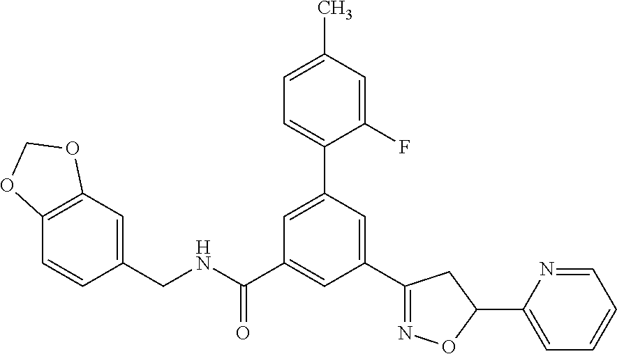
C(NC(=O)C1=CC(C2=NOC(C3=CC=CC=N3)C2)=CC(C2=CC=C(C)C=C2F)=C1)C1=CC2=C(C=C1)OCO2
